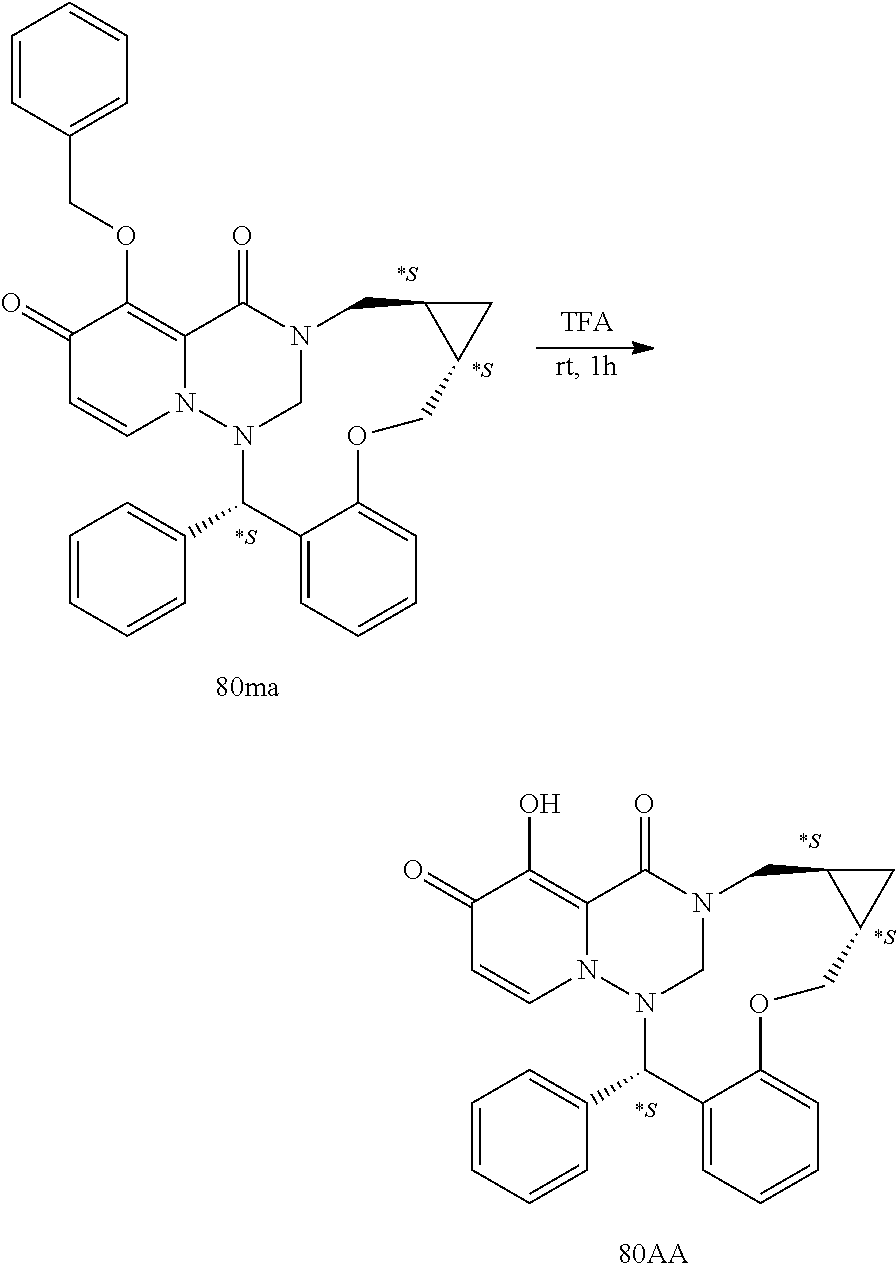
N12C(C3=CC=CC=C3)C3=CC=CC=C3OCC3C(CN(C1)C(=O)C1=C(OCC4=CC=CC=C4)C(=O)C=CN21)C3.N12C(C3=CC=CC=C3)C3=CC=CC=C3OCC3C(CN(C1)C(=O)C1=C(O)C(=O)C=CN21)C3
